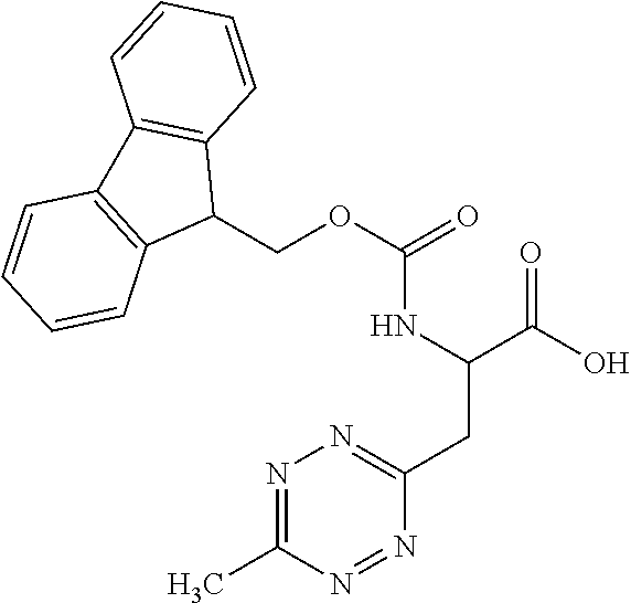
CC1=NN=C(CC(C(O)=O)NC(OCC2C3=C(C4=C2C=CC=C4)C=CC=C3)=O)N=N1
